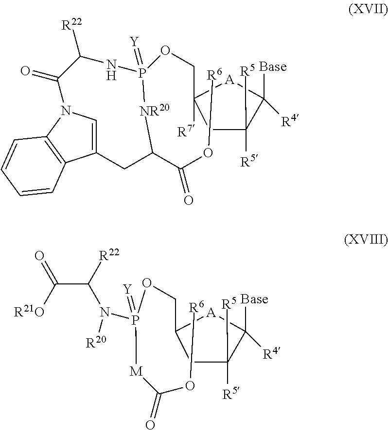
C1C([R5])([R5])C([Base])([R4])[A]C1([R7])COP1(=[Y])NC([R22])C(=O)N2C=C(C3=C2C=CC=C3)CC(C(O[R6])=O)[NR20]1.C1C([R5])([R5])C([Base])([R4])[A]C1COP(=[Y])([M]C(O[R6])=O)N(C(C(=O)[R21O])[R22])[R20]
